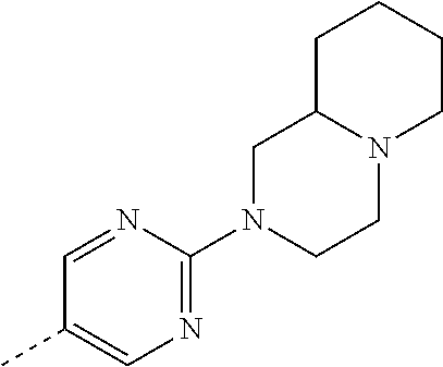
C1=NC(N2CCN3C(C2)CCCC3)=NC=C1C
